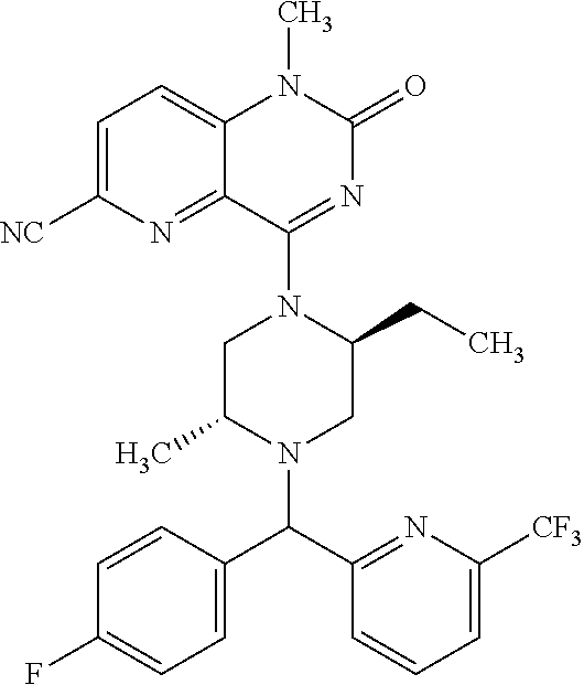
C1=C([NC])N=C2C(=C1)N(C)C(=O)N=C2N1CC(C)N(C(C2=NC([CF3])=CC=C2)C2=CC=C(F)C=C2)CC1CC
